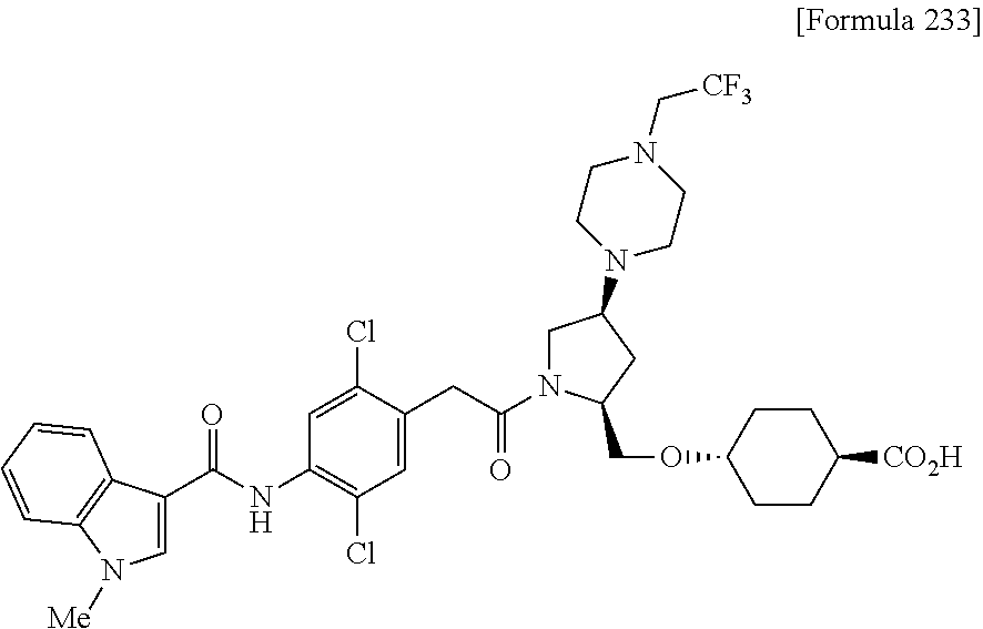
C1(NC(C2=CN([Me])C3=C2C=CC=C3)=O)=C(Cl)C=C(CC(N2CC(N3CCN(C[CF3])CC3)CC2COC2CCC([CO2H])CC2)=O)C(Cl)=C1
